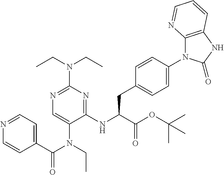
C1(NC(C(OC(C)(C)C)=O)CC2=CC=C(N3C4=C(NC3=O)C=CC=N4)C=C2)=NC(N(CC)CC)=NC=C1N(C(C1=CC=NC=C1)=O)CC
